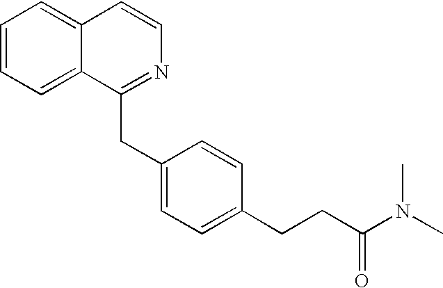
C1=CC=C2C(=C1)C=CN=C2CC1=CC=C(CCC(N(C)C)=O)C=C1
